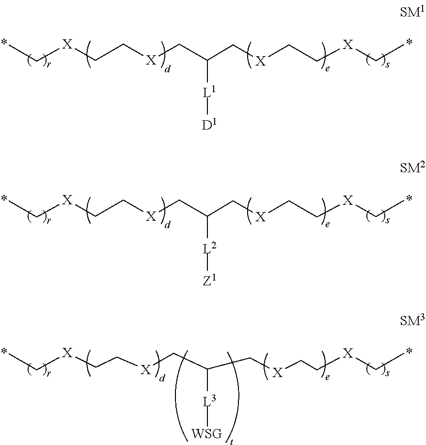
CC[X]CC[X]CC(C[X]CC[X]CC)[L1][D1].CC[X]CC[X]CC(C[X]CC[X]CC)[L2][Z1].CC[X]CC[X]CC(C[X]CC[X]CC)[L3][WSG]
